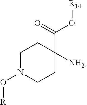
C1N(O[R])CCC(C(=O)O[R14])([NH2])C1
